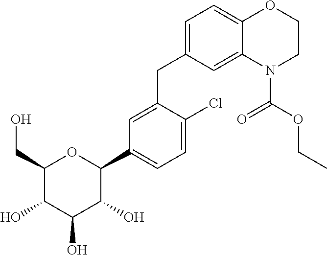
C1=C(CC2=CC=C3C(=C2)N(C(OCC)=O)CCO3)C(Cl)=CC=C1C1C(O)C(O)C(O)C(CO)O1
